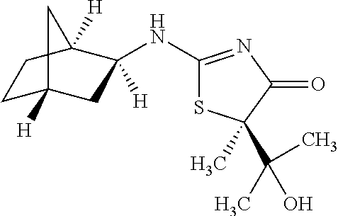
C1C2([H])CC(NC3=NC(=O)C(C(C)(C)O)(C)S3)([H])C([H])(C1)C2
